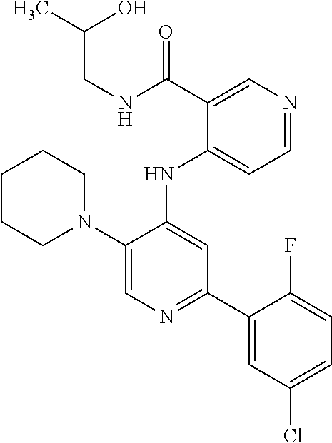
N1(C2=CN=C(C3=CC(Cl)=CC=C3F)C=C2NC2=CC=NC=C2C(=O)NCC(C)O)CCCCC1
